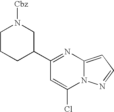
C1(C2CN([Cbz])CCC2)=NC2=CC=NN2C(Cl)=C1
